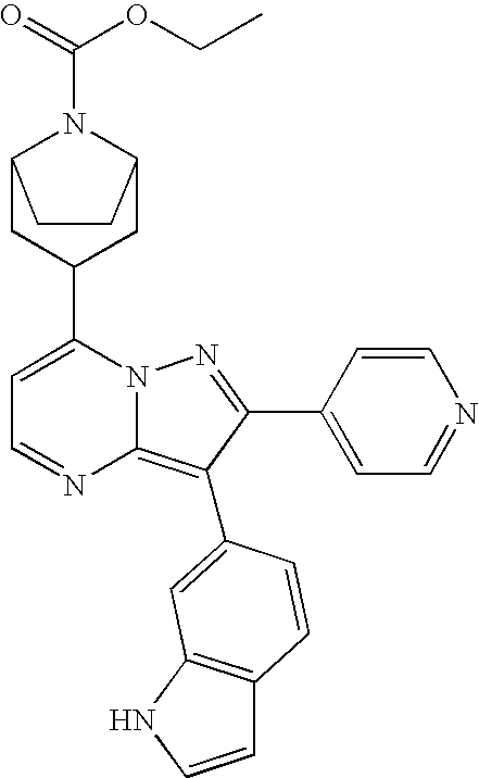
C1(C2CC3N(C(=O)OCC)C(C2)CC3)=CC=NC2=C(C3=CC4=C(C=CN4)C=C3)C(C3=CC=NC=C3)=NN12
